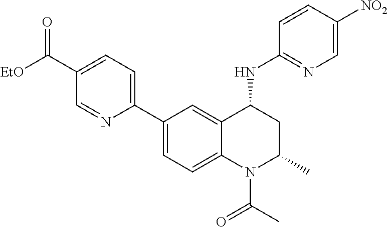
C1(C2=CC=C(C([EtO])=O)C=N2)=CC=C2C(=C1)C(NC1=NC=C([NO2])C=C1)CC(C)N2C(C)=O
